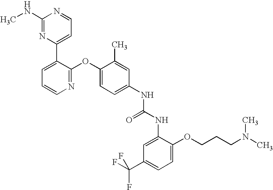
C1(NC)=NC(C2=CC=CN=C2OC2=CC=C(NC(NC3=CC(C(F)(F)F)=CC=C3OCCCN(C)C)=O)C=C2C)=CC=N1
